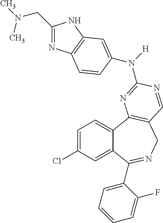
C1=C(Cl)C=C2C(=C1)C1=C(CN=C2C2=CC=CC=C2F)C=NC(N([H])C2=CC3=C(N=C(CN(C)C)N3)C=C2)=N1
